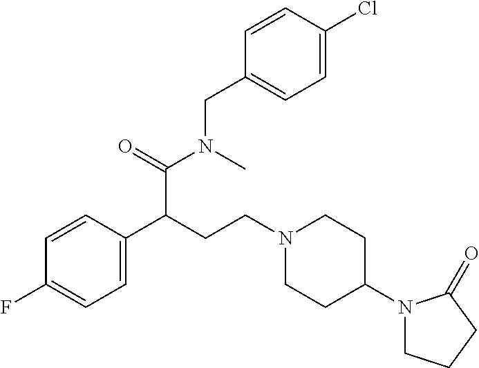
C1=C(C(CCN2CCC(N3CCCC3=O)CC2)C(=O)N(C)CC2=CC=C(Cl)C=C2)C=CC(F)=C1
